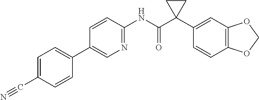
C1=CC(NC(C2(C3=CC4=C(C=C3)OCO4)CC2)=O)=NC=C1C1=CC=C(C#N)C=C1
